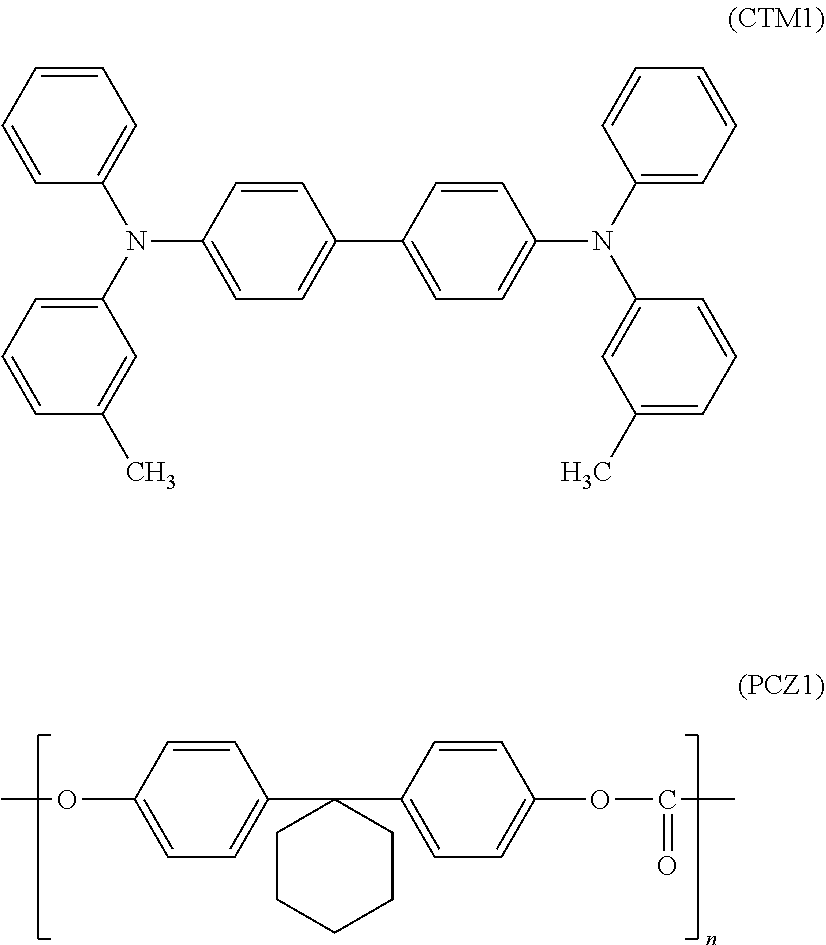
COC1=CC=C(C2(C3=CC=C(OC(=O)C)C=C3)CCCCC2)C=C1.C1=CC=CC=C1N(C1=CC=CC(C)=C1)C1=CC=C(C2=CC=C(N(C3=CC=CC=C3)C3=CC(C)=CC=C3)C=C2)C=C1
